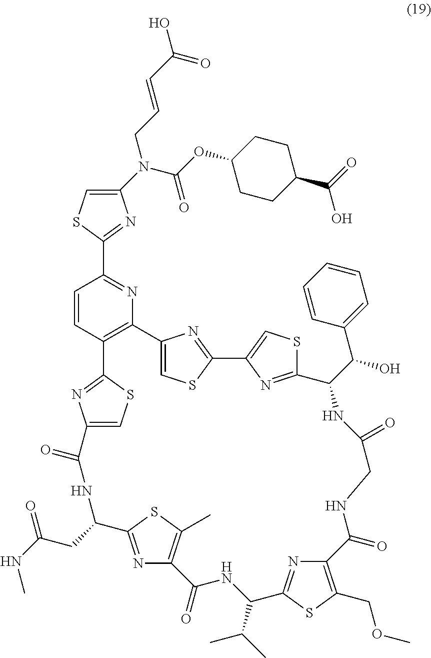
O(C(N(CC=CC(O)=O)C1=CSC(C2=NC3=C(C=C2)C2=NC(=CS2)C(=O)NC(CC(=O)NC)C2=NC(=C(C)S2)C(=O)NC(C(C)C)C2=NC(=C(COC)S2)C(=O)NCC(=O)NC(C(O)C2=CC=CC=C2)C2=NC(=CS2)C2=NC3=CS2)=N1)=O)C1CCC(C(=O)O)CC1
